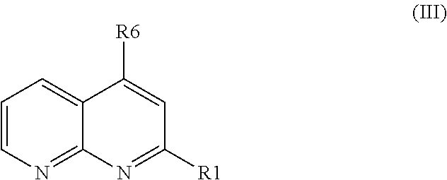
C1=CN=C2C(=C1)C([R6])=CC([R1])=N2
